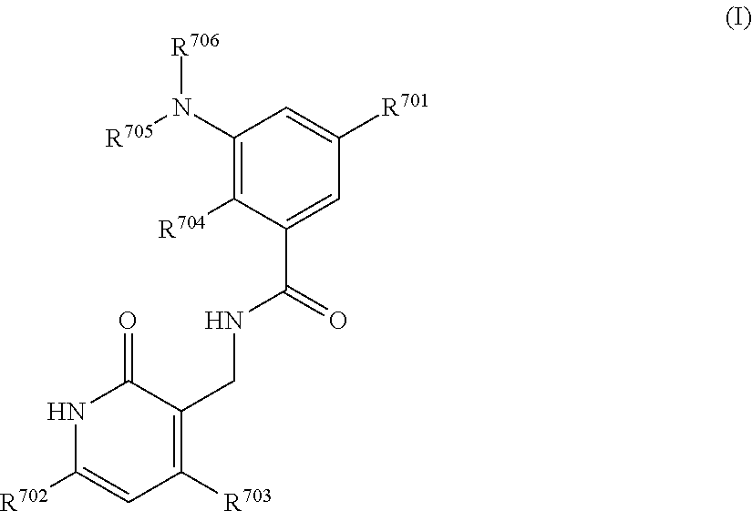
N1C([R702])=CC([R703])=C(CNC(=O)C2=CC([R701])=CC(N([R705])[R706])=C2[R704])C1=O
